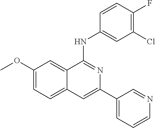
C1(OC)=CC=C2C(=C1)C(NC1=CC(Cl)=C(F)C=C1)=NC(C1=CC=CN=C1)=C2
